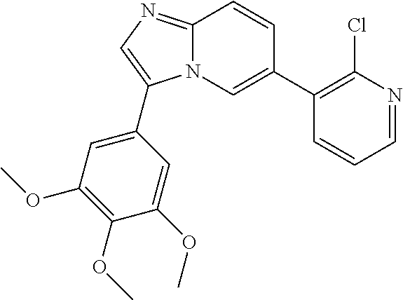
C12=NC=C(C3=CC(OC)=C(OC)C(OC)=C3)N1C=C(C1=C(Cl)N=CC=C1)C=C2
